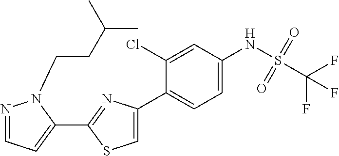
C1(C2=NC(C3=CC=C(NS(C(F)(F)F)(=O)=O)C=C3Cl)=CS2)=CC=NN1CCC(C)C
